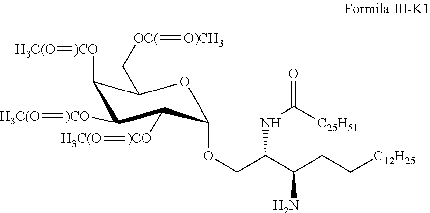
C(C(C(CC[C12H25])N)NC(=O)[C25H51])OC1OC(C[OC(]=[O)CH3])C([)CO]=[H3C(O])C([)CO]=[H3C(O])C1[)CO]=[H3C(O]
